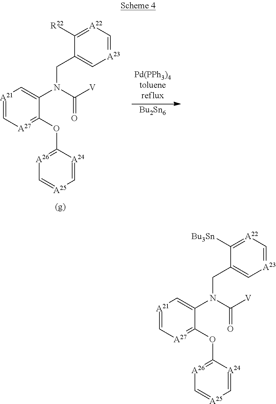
[A21]1=C[A27]=C(OC2=[A26]C=[A25]C=[A24]2)C(N(CC2=C[A23]=C[A22]=C2[Bu3Sn])C([V])=O)=C1.[A21]1=C[A27]=C(OC2=[A26]C=[A25]C=[A24]2)C(N(CC2=C[A23]=C[A22]=C2[R22])C([V])=O)=C1.[Bu2Sn6]
